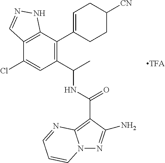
C12=C(C(C3=CCC([CN])CC3)=C(C(C)NC(=O)C3=C4N(N=C3N)C=CC=N4)C=C1Cl)NN=C2
